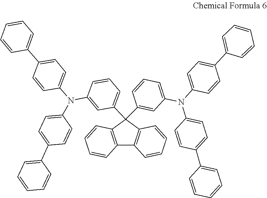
C1=CC=CC(C2=CC=C(N(C3=CC=C(C4=CC=CC=C4)C=C3)C3=CC=CC(C4(C5=CC=CC(N(C6=CC=C(C7=CC=CC=C7)C=C6)C6=CC=C(C7=CC=CC=C7)C=C6)=C5)C5=C(C6=C4C=CC=C6)C=CC=C5)=C3)C=C2)=C1
